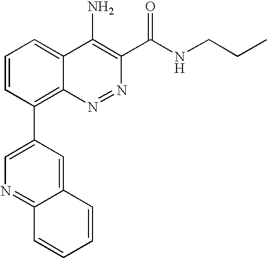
N1=C2C(=CC(C3=C4N=NC(C(NCCC)=O)=C(N)C4=CC=C3)=C1)C=CC=C2
